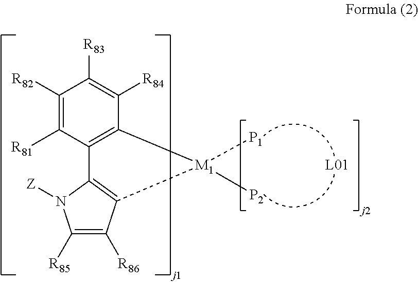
C1([R85])=C([R86])C2=C(N1[Z])C1=C(C([R84])=C([R83])C([R82])=C1[R81])[M1]2([P2])[P1]
